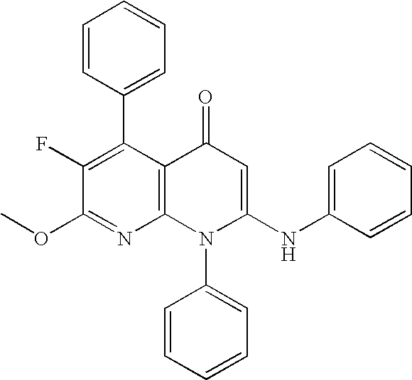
C1(OC)=NC2=C(C(C3=CC=CC=C3)=C1F)C(=O)C=C(NC1=CC=CC=C1)N2C1=CC=CC=C1
